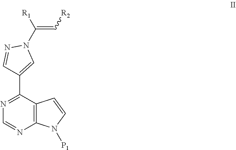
C12=C(C(C3=CN(C(=C[R2])[R1])N=C3)=NC=N1)C=CN2[P1]
